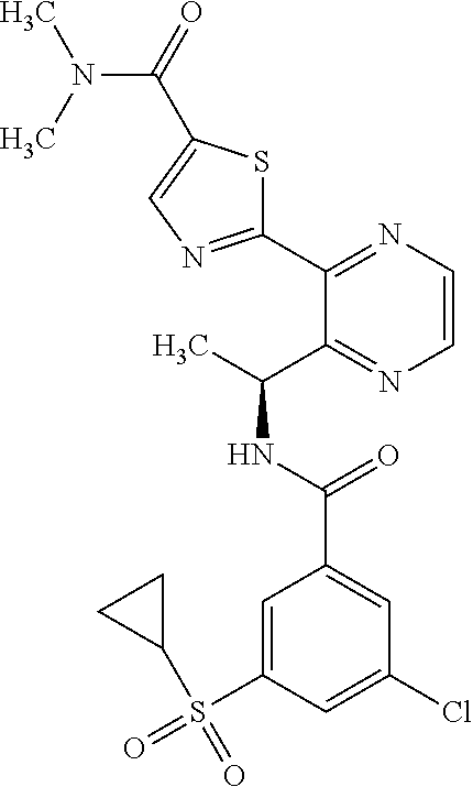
C1(C2=NC=CN=C2C(C)NC(C2=CC(Cl)=CC(S(=O)(C3CC3)=O)=C2)=O)=NC=C(C(N(C)C)=O)S1
